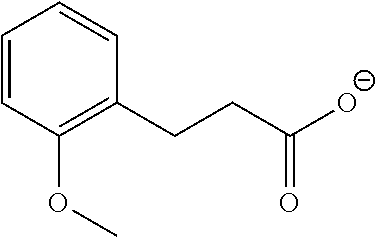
C1=CC(OC)=C(CCC([O-])=O)C=C1
